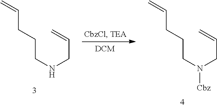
C=CCCCNCC=C.C=CCCCN(CC=C)[Cbz]
